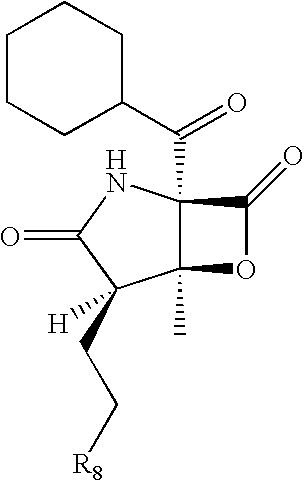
C12(C)C(C(C3CCCCC3)=O)(NC(=O)C1(CC[R8])[H])C(=O)O2
